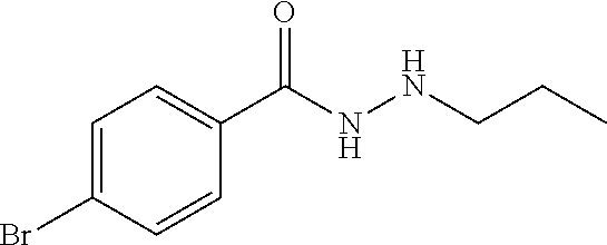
C1=C(Br)C=CC(C(NNCCC)=O)=C1
